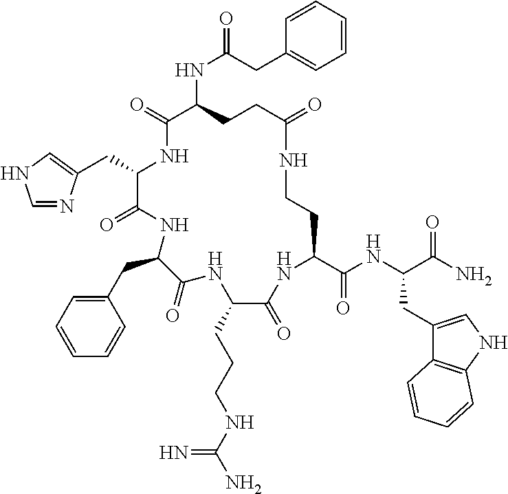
C(C1C(=O)NC(CC2=CC=CC=C2)C(=O)NC(CCCNC(N)=N)C(=O)NC(C(NC(C(N)=O)CC2=CNC3=C2C=CC=C3)=O)CCNC(=O)CCC(NC(CC2=CC=CC=C2)=O)C(=O)N1)C1=CNC=N1
